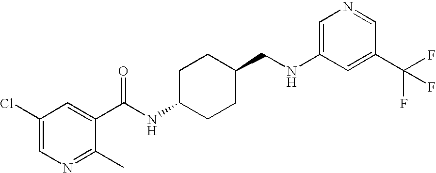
C1(NCC2CCC(NC(=O)C3=CC(Cl)=CN=C3C)CC2)=CN=CC(C(F)(F)F)=C1
